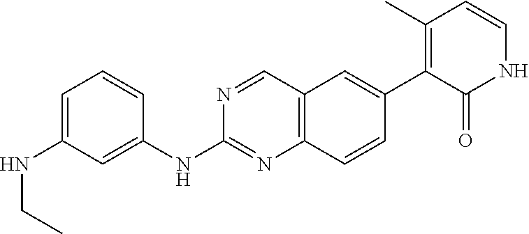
C1=C(NCC)C=C(NC2=NC3=C(C=N2)C=C(C2=C(C)C=CNC2=O)C=C3)C=C1
